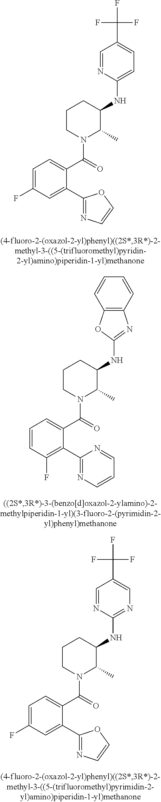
C1(NC2CCCN(C(C3=CC=C(F)C=C3C3=NC=CO3)=O)C2C)=CC=C(C(F)(F)F)C=N1.C1(NC2CCCN(C(C3=CC=CC(F)=C3C3=NC=CC=N3)=O)C2C)=NC2=C(O1)C=CC=C2.C1(NC2CCCN(C(C3=CC=C(F)C=C3C3=NC=CO3)=O)C2C)=NC=C(C(F)(F)F)C=N1
